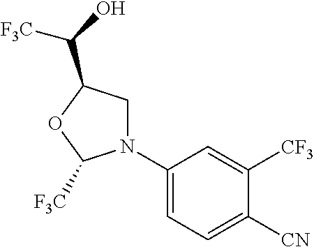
C1N(C2=CC=C([CN])C([CF3])=C2)C([F3C])OC1C([F3C])O
